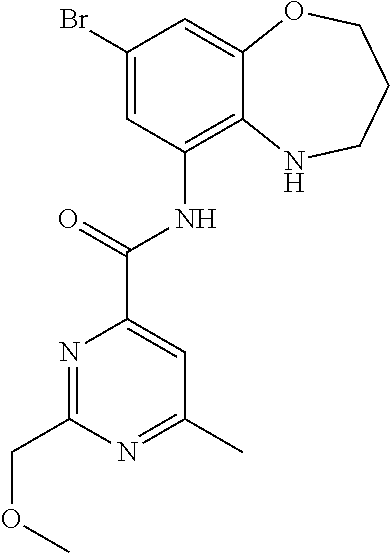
C1(Br)=CC(NC(=O)C2=CC(C)=NC(COC)=N2)=C2C(=C1)OCCCN2
